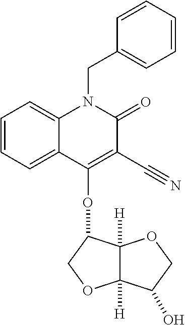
C12([H])C([H])(C(OC3=C(C#N)C(=O)N(CC4=CC=CC=C4)C4=CC=CC=C34)CO1)OCC2O
